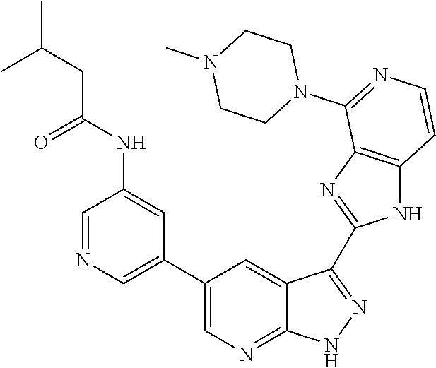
C1=NC=C(C2=CN=C3C(=C2)C(C2=NC4=C(N2)C=CN=C4N2CCN(C)CC2)=NN3)C=C1NC(CC(C)C)=O
